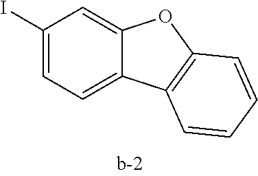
C1(I)=CC=C2C(=C1)OC1=C2C=CC=C1
